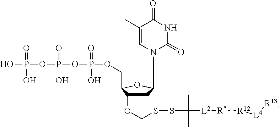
C1C(OCSSC([L2][R5][R12][L4][R13])(C)C)C(COP(OP(OP(O)(=O)O)(=O)O)(=O)O)OC1N1C(=O)NC(=O)C(C)=C1
